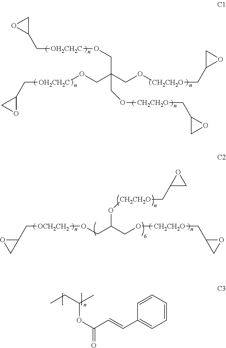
C1(C[OH2CH2C]OCC(CO[CH2CH2O]CC2CO2)(CO[CH2CH2O]CC2OC2)CO[OH2CH2C]CC2CO2)CO1.C1=CC=CC(C=CC(OC(CC)C)=O)=C1.C1(C[OCH2CH2]OCC(CO[CH2CH2O]CC2CO2)O[CH2CH2O]CC2CO2)OC1
